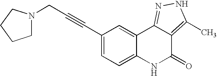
C1(C#CCN2CCCC2)=CC=C2C(=C1)C1=NNC(C)=C1C(=O)N2
